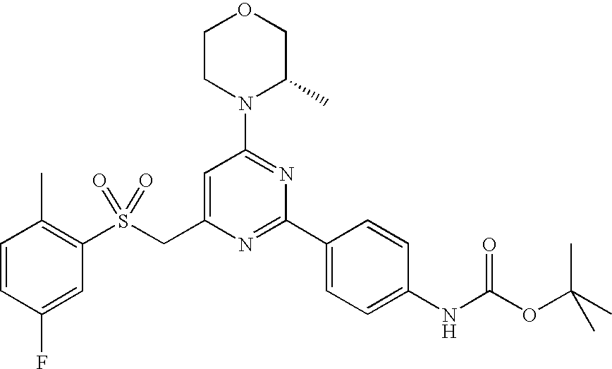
S(CC1=CC(N2C(C)COCC2)=NC(C2=CC=C(NC(OC(C)(C)C)=O)C=C2)=N1)(C1=C(C)C=CC(F)=C1)(=O)=O
